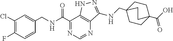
C1(Cl)=C(F)C=CC(CNC(C2=NC=NC3=C2NN=C3NCC23CCC(C(O)=O)(CC2)CC3)=O)=C1
